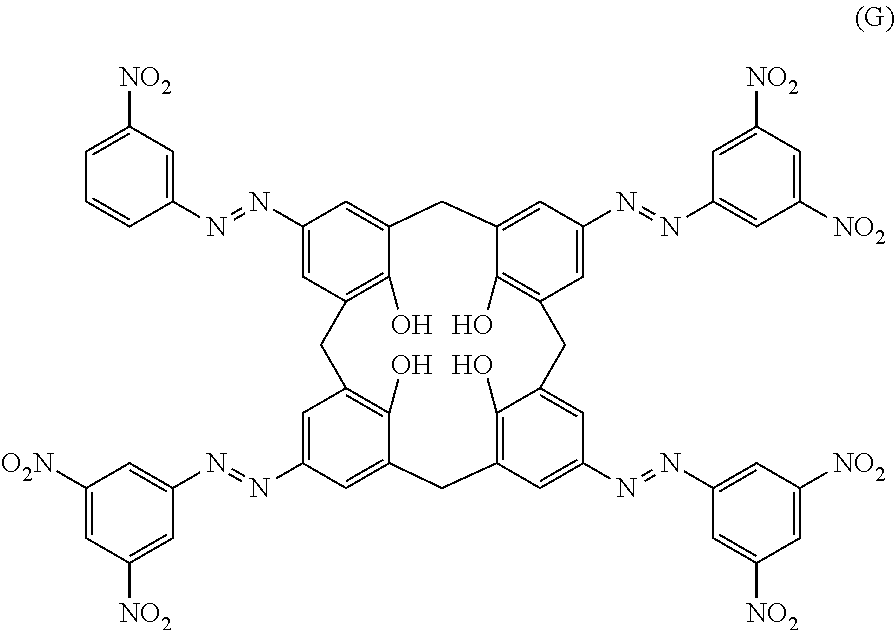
C1(N=NC2=CC([NO2])=CC=C2)=CC2=C(O)C(=C1)CC1=CC(N=NC3=CC([NO2])=CC([NO2])=C3)=CC(=C1O)CC1=CC(N=NC3=CC([NO2])=CC([NO2])=C3)=CC(=C1O)CC1=CC(N=NC3=CC([O2N])=CC([NO2])=C3)=CC(=C1O)C2
